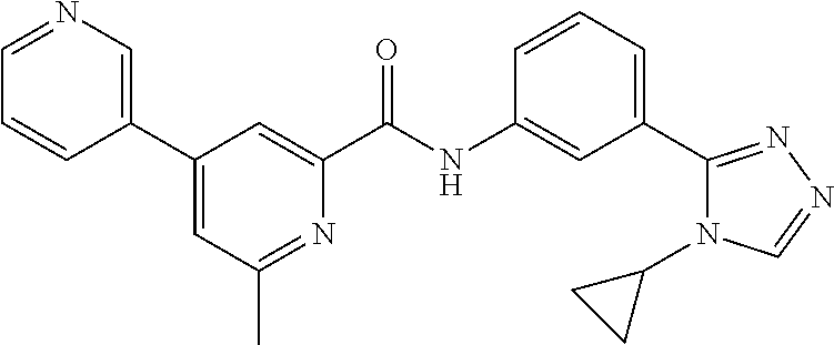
C1(C2=CN=CC=C2)=CC(C)=NC(C(NC2=CC(C3=NN=CN3C3CC3)=CC=C2)=O)=C1
